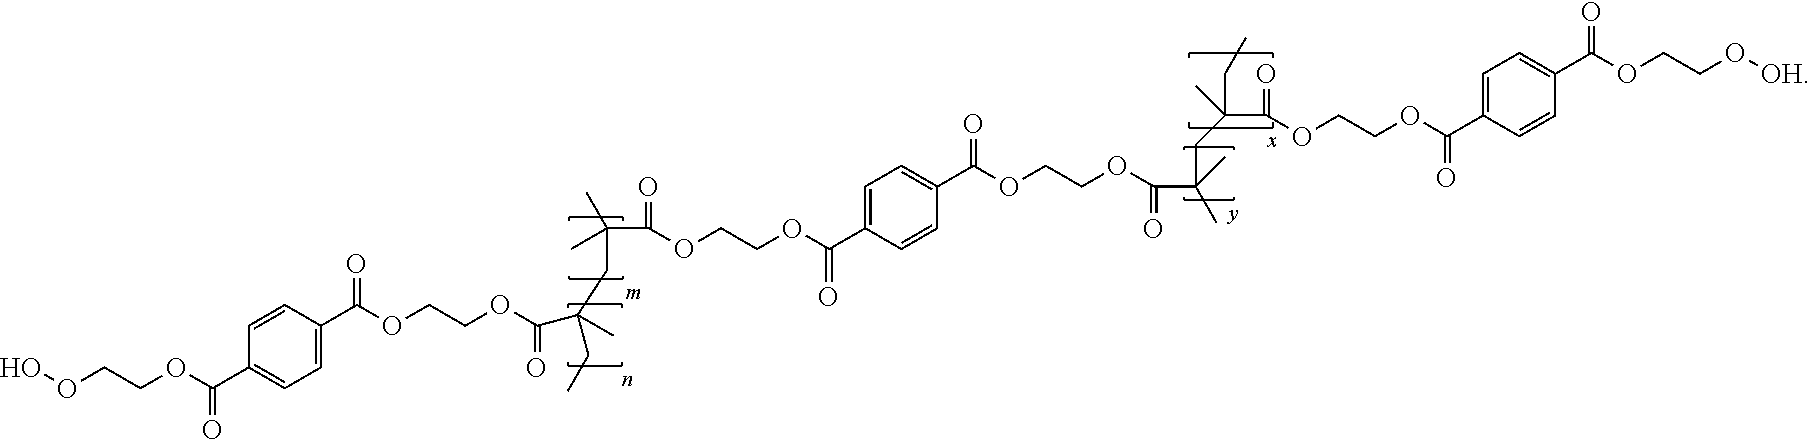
OOCCOC(C1=CC=C(C(OCCOC(C(CC)(CC(C)(C(=O)OCCOC(=O)C2=CC=C(C(OCCOC(=O)C(CC(CC)(C(=O)OCCOC(C3=CC=C(C(OCCO[OH])=O)C=C3)=O)C)(C)C)=O)C=C2)C)C)=O)=O)C=C1)=O
